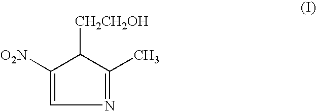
C1([O2N])=CN=C(C)C1[CH2CH2OH]
